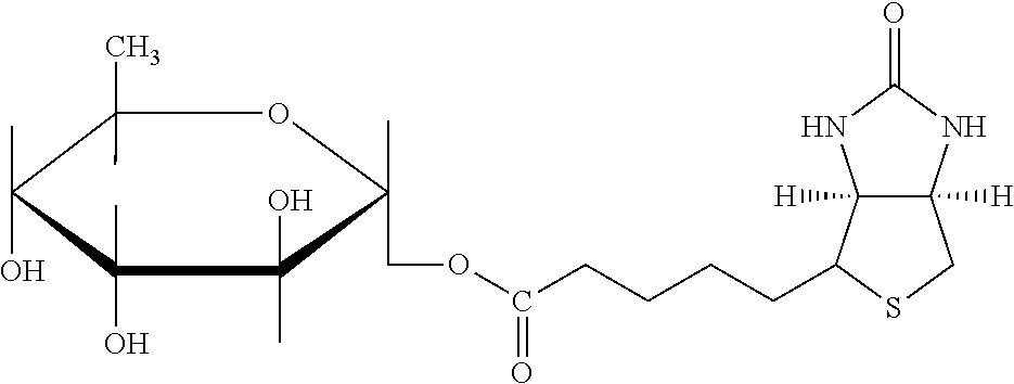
C12([H])C([H])(C(CCCCC(=O)OCC3(C)C(O)(C)C(O)(C)C(C)(O)C(C)(C)O3)SC1)NC(=O)N2
